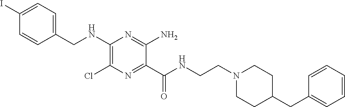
C1=C(I)C=CC(CNC2=C(Cl)N=C(C(NCCN3CCC(CC4=CC=CC=C4)CC3)=O)C(N)=N2)=C1
